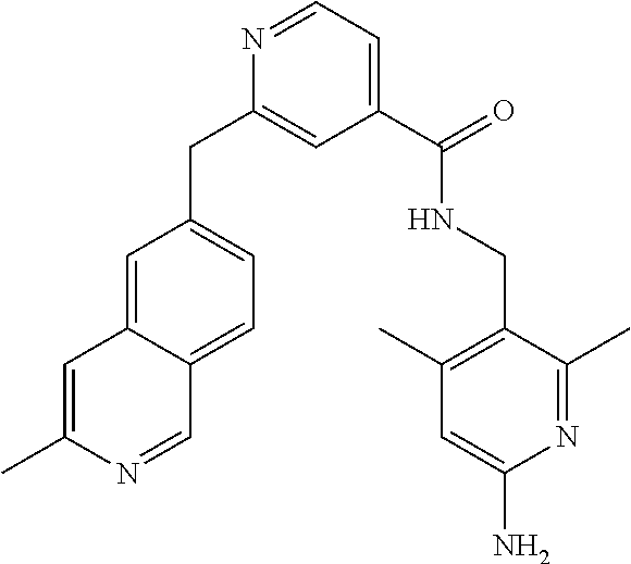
N1=CC=C(C(NCC2=C(C)C=C(N)N=C2C)=O)C=C1CC1=CC=C2C(=C1)C=C(C)N=C2
